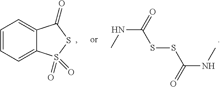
C12=CC=CC=C1S(=O)(=O)SC2=O.CNC(SSC(NC)=O)=O
